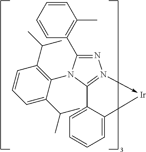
N1=C(C2=C(C)C=CC=C2)N(C2=C(C(C)C)C=CC=C2C(C)C)C2=N1->[Ir]C1=CC=CC=C21
